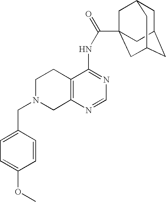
C1N(CC2=CC=C(OC)C=C2)CC2=C(C1)C(NC(=O)C13CC4CC(CC(C1)C4)C3)=NC=N2
